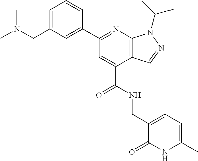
C1=C(CN(C)C)C=C(C2=NC3=C(C(C(NCC4=C(C)C=C(C)NC4=O)=O)=C2)C=NN3C(C)C)C=C1
